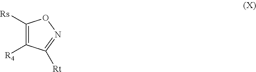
C1([Rs])=C([R4])C([Rt])=NO1
